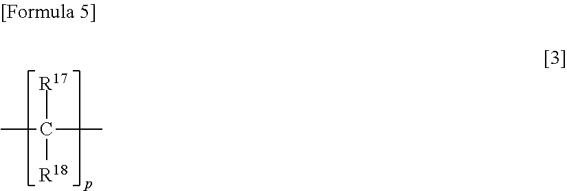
[R17]C(C)(C)[R18]
